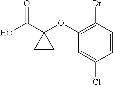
C1=CC(Br)=C(OC2(C(O)=O)CC2)C=C1Cl
